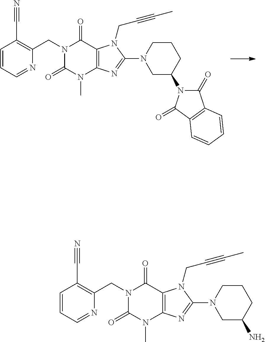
N1(CC2=C(C#N)C=CC=N2)C(=O)N(C)C2=C(C1=O)N(CC#CC)C(N1CC(N3C(=O)C4=C(C3=O)C=CC=C4)CCC1)=N2.N1(CC2=C(C#N)C=CC=N2)C(=O)N(C)C2=C(C1=O)N(CC#CC)C(N1CC(N)CCC1)=N2
